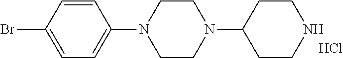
C1=C(Br)C=CC(N2CCN(C3CCNCC3)CC2)=C1.Cl
